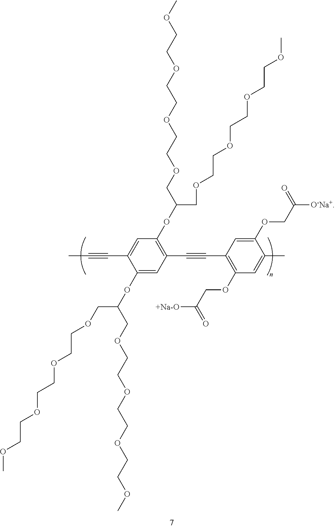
C1(OC(COCCOCCOCCOC)COCCOCCOCCOC)=CC(C#CC2=C(OCC([+Na-O])=O)C=C(C)C(OCC([O-Na+])=O)=C2)=C(OC(COCCOCCOCCOC)COCCOCCOCCOC)C=C1C#CC
